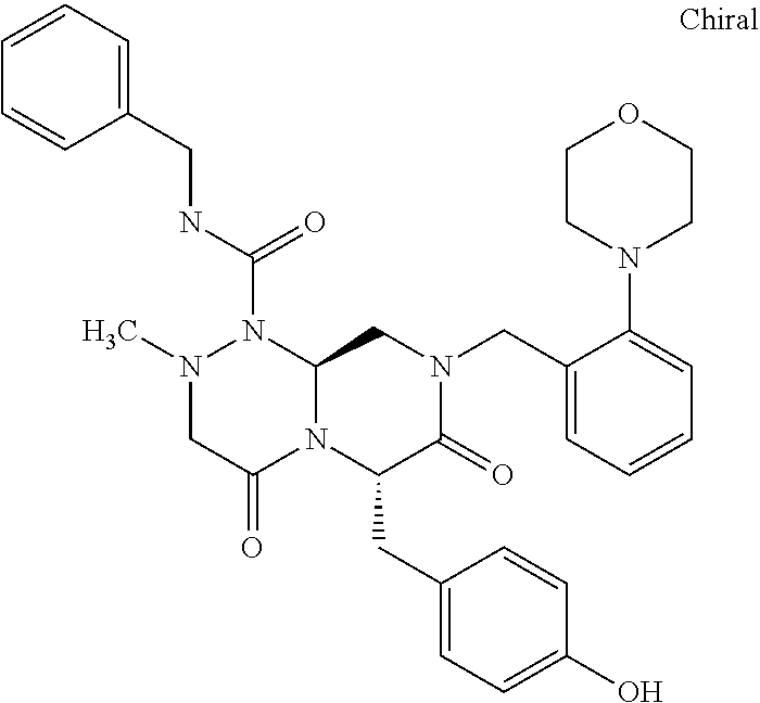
N1(C)CC(=O)N2C(N1C(NCC1=CC=CC=C1)=O)CN(CC1=CC=CC=C1N1CCOCC1)C(=O)C2CC1=CC=C(O)C=C1
